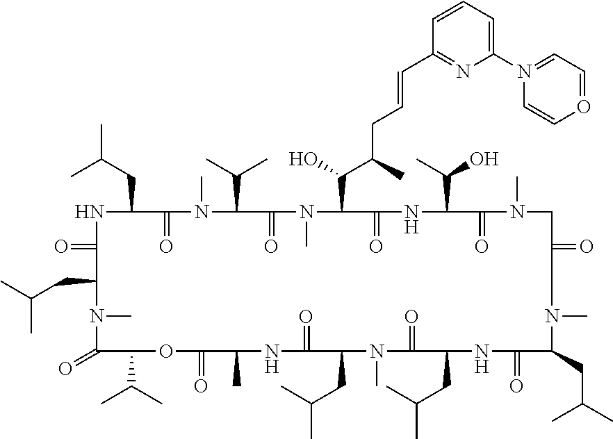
C1(=O)C(C(C)C)OC(=O)C(C)NC(=O)C(CC(C)C)N(C)C(=O)C(CC(C)C)NC(=O)C(CC(C)C)N(C)C(=O)CN(C)C(=O)C(C(C)O)NC(=O)C(C(O)C(C)CC=CC2=NC(N3=CC=OC=C3)=CC=C2)N(C)C(=O)C(C(C)C)N(C)C(=O)C(CC(C)C)NC(=O)C(CC(C)C)N1C
